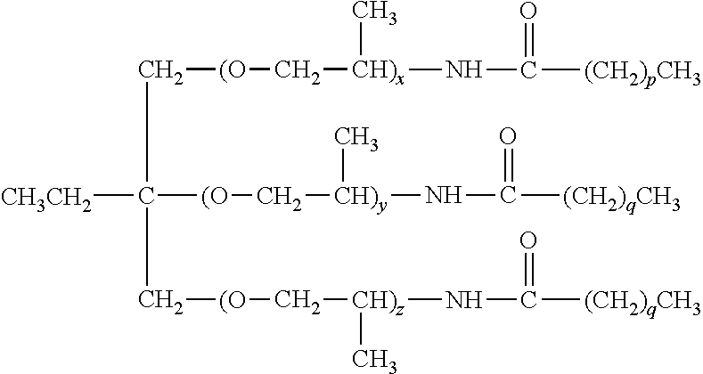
[CH3CH2]C(C[(O]C[CH)x](C)NC(=O)[(CH2)pCH3])([(O]C[CH)y](C)NC(=O)[(CH2)qCH3])C[(O]C[CH)z](C)NC(=O)[(CH2)qCH3]
